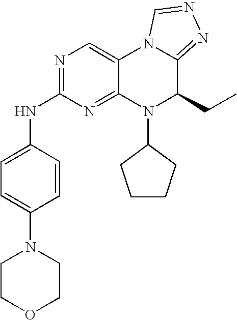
C1=C(N2CCOCC2)C=CC(NC2=NC=C3C(=N2)N(C2CCCC2)C(CC)C2=NN=CN32)=C1
